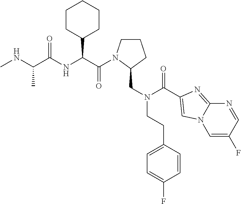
C(C(NC(C(NC)C)=O)C1CCCCC1)(=O)N1CCCC1CN(C(=O)C1=CN2C=C(F)C=NC2=N1)CCC1=CC=C(F)C=C1
